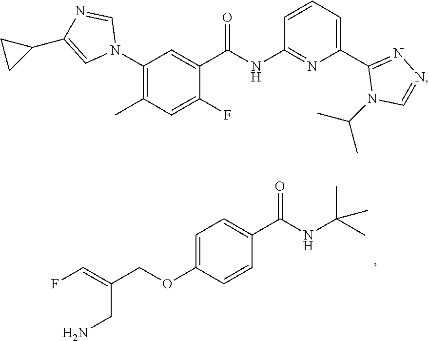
C1=C(OCC(CN)=CF)C=CC(C(NC(C)(C)C)=O)=C1.C1(N2C=NC(C3CC3)=C2)=C(C)C=C(F)C(C(NC2=NC(C3=NN=CN3C(C)C)=CC=C2)=O)=C1
